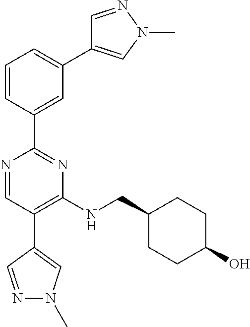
C1=C(C2=NC(NCC3CCC(O)CC3)=C(C3=CN(C)N=C3)C=N2)C=CC=C1C1=CN(C)N=C1
